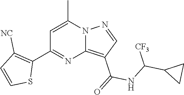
C12=C(C(=O)NC(C3CC3)[CF3])C=NN1C(C)=CC(C1=C([NC])C=CS1)=N2
